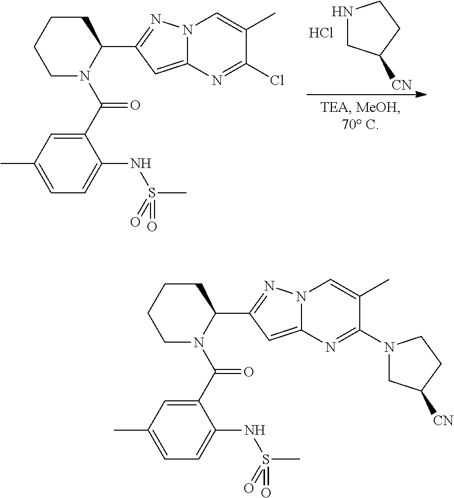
N1CC([CN])CC1.Cl.C1(C(N2C(C3=NN4C(=C3)N=C(Cl)C(C)=C4)CCCC2)=O)=CC(C)=CC=C1NS(C)(=O)=O.C1(C(N2C(C3=NN4C(=C3)N=C(N3CC([CN])CC3)C(C)=C4)CCCC2)=O)=CC(C)=CC=C1NS(C)(=O)=O
